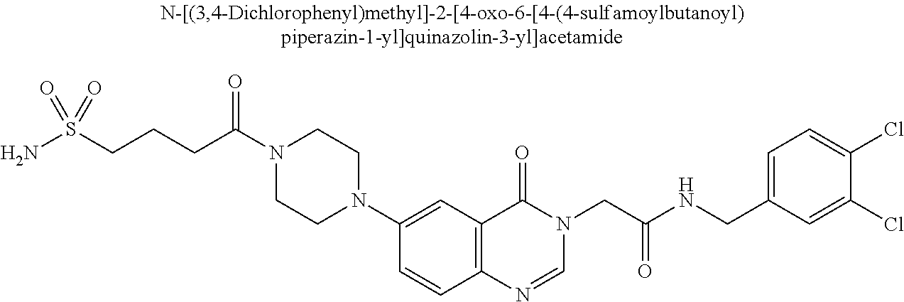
N1(C(CCCS(N)(=O)=O)=O)CCN(C2=CC3=C(C=C2)N=CN(CC(=O)NCC2=CC=C(Cl)C(Cl)=C2)C3=O)CC1
